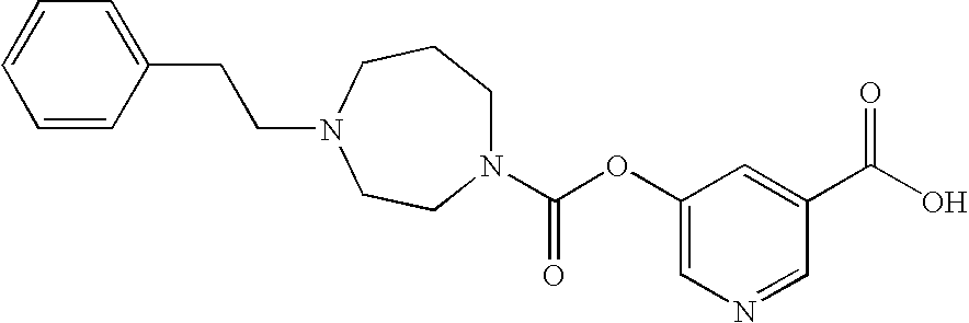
C1=CC(CCN2CCCN(C(OC3=CN=CC(C(O)=O)=C3)=O)CC2)=CC=C1
